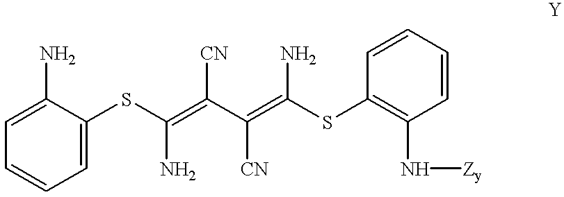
C1=C(SC(=C(C(=C(SC2=C(N[Zy])C=CC=C2)N)[CN])[CN])N)C(N)=CC=C1
